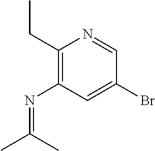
C1(CC)=C(N=C(C)C)C=C(Br)C=N1
